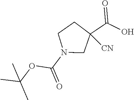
N1(C(=O)OC(C)(C)C)CC(C(O)=O)([CN])CC1
